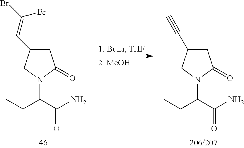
C1C(C=C(Br)Br)CN(C(C(N)=O)CC)C1=O.C1C(C#C)CN(C(C(N)=O)CC)C1=O
